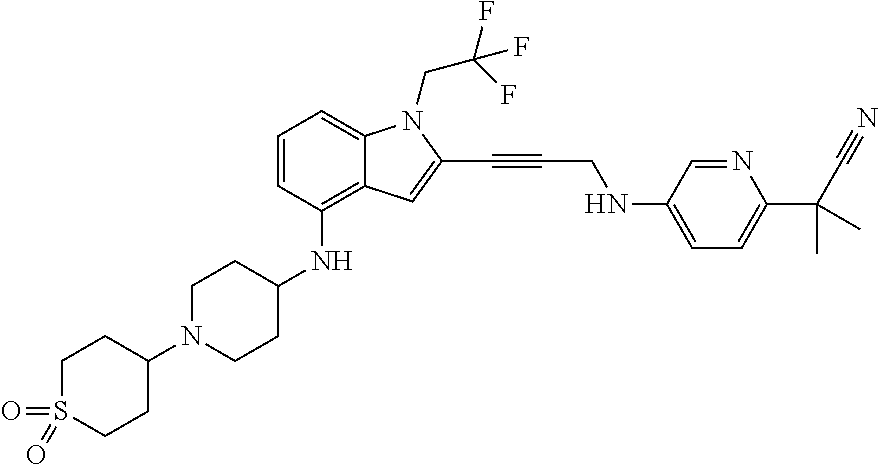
C1=CC(NC2CCN(C3CCS(=O)(=O)CC3)CC2)=C2C(=C1)N(CC(F)(F)F)C(C#CCNC1=CC=C(C(C#N)(C)C)N=C1)=C2
